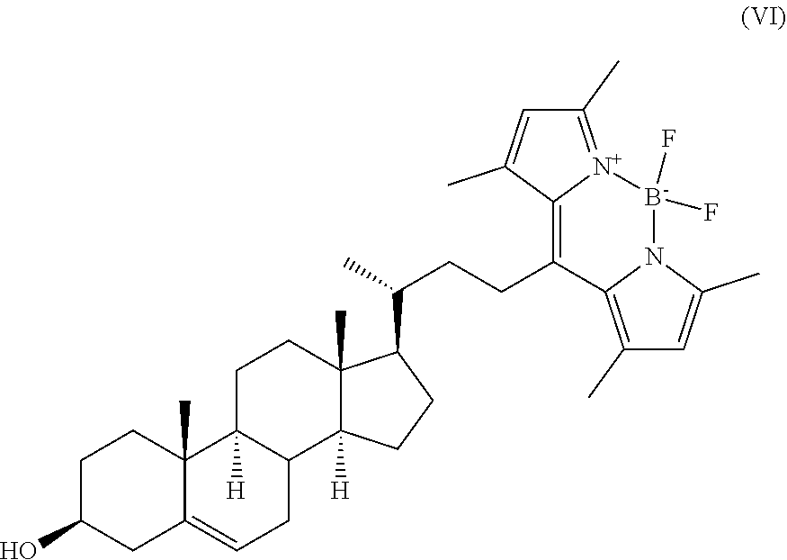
C1C(O)CC2=CCC3C([H])(C2(C)C1)CCC1(C)C3([H])CCC1C(CCC1=C2[N+](=C(C)C=C2C)[B-](F)(F)N2C(C)=CC(C)=C12)C
